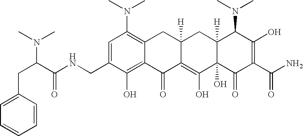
C1(CNC(C(CC2=CC=CC=C2)N(C)C)=O)=CC(N(C)C)=C2C(=C1O)C(=O)C1=C(O)C3(O)C([H])(CC1([H])C2)C(N(C)C)C(O)=C(C(N)=O)C3=O
